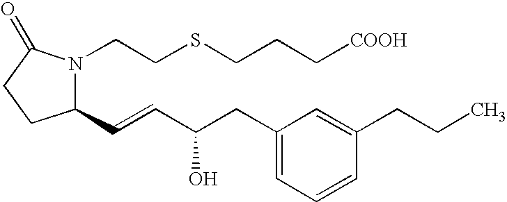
C1(C=CC(CC2=CC=CC(CCC)=C2)O)N(CCSCCC[COOH])C(=O)CC1
